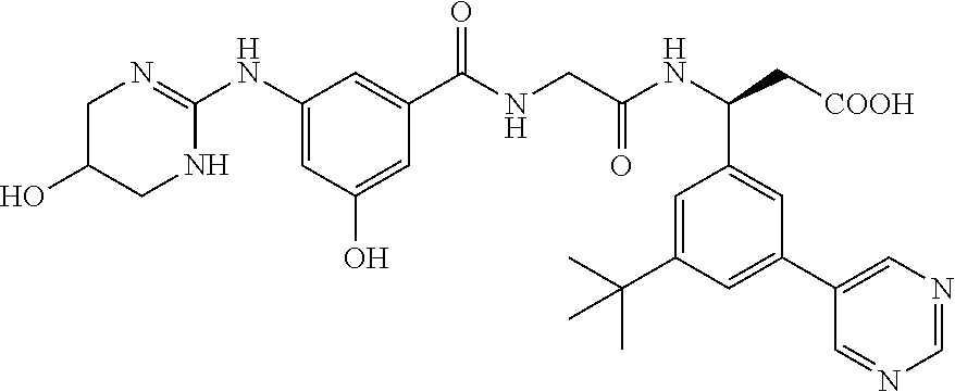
C1(NC2=NCC(O)CN2)=CC(O)=CC(C(NCC(NC(C[COOH])C2=CC(C3=CN=CN=C3)=CC(C(C)(C)C)=C2)=O)=O)=C1
